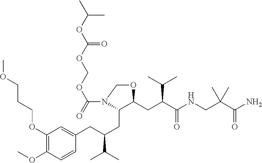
C1(OCCCOC)=C(OC)C=CC(CC(CC2C(CC(C(NCC(C(N)=O)(C)C)=O)C(C)C)OCN2C(=O)OCOC(OC(C)C)=O)C(C)C)=C1
